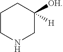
C1CNCC([OH])([H])C1
